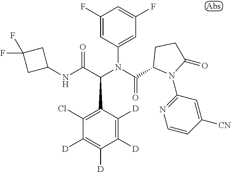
C1([D])=C([D])C(C(C(NC2CC(F)(F)C2)=O)N(C(=O)C2N(C3=NC=CC([CN])=C3)C(=O)CC2)C2=CC(F)=CC(F)=C2)=C(Cl)C([D])=C1[D]
